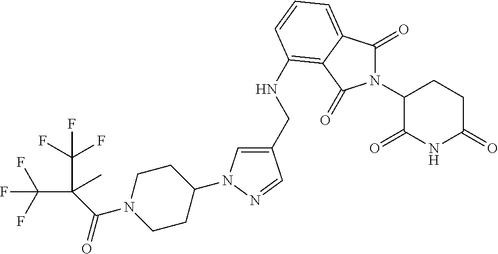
C1(CNC2=C3C(=CC=C2)C(=O)N(C2C(=O)NC(=O)CC2)C3=O)=CN(C2CCN(C(C(C(F)(F)F)(C(F)(F)F)C)=O)CC2)N=C1
